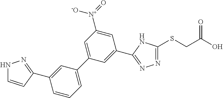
N1=C(SCC(O)=O)NC(C2=CC(C3=CC=CC(C4=NNC=C4)=C3)=CC([N+](=O)[-O])=C2)=N1
